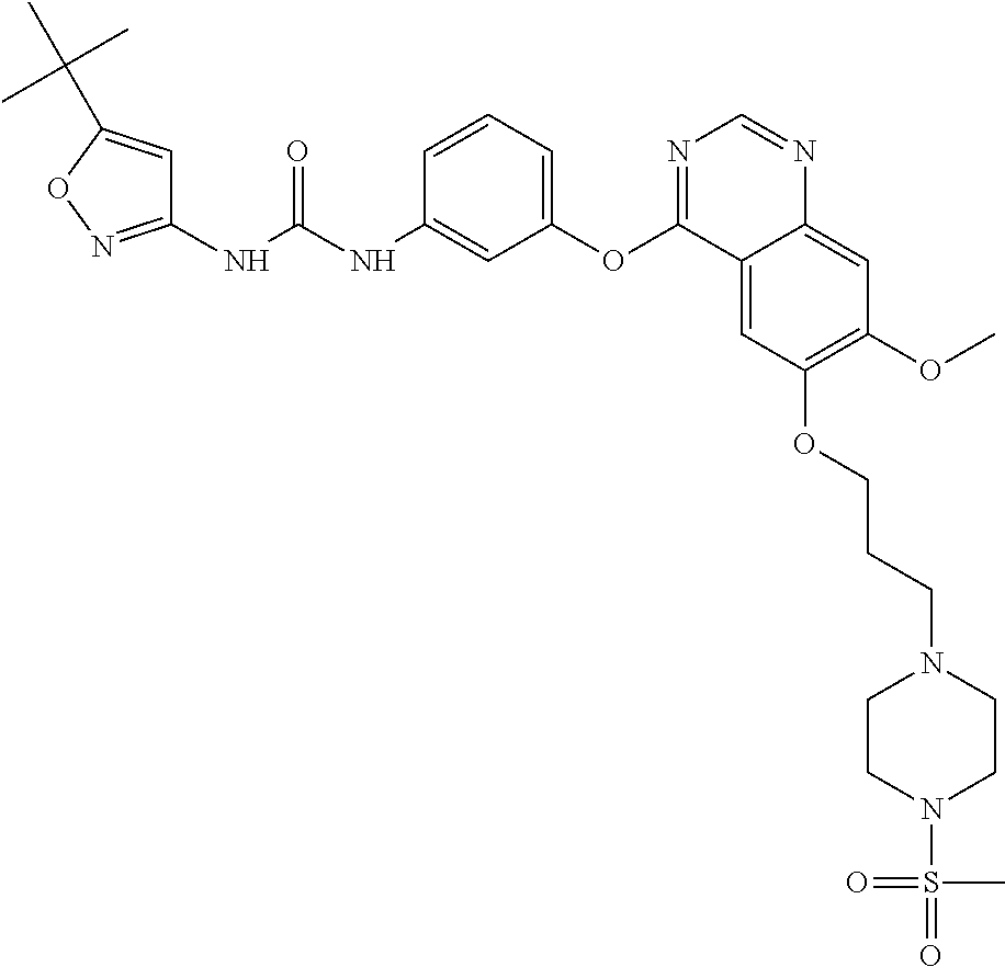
C1(NC(NC2=CC(OC3=NC=NC4=CC(OC)=C(OCCCN5CCN(S(=O)(C)=O)CC5)C=C34)=CC=C2)=O)=NOC(C(C)(C)C)=C1
